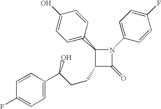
C1=CC(C(CCC2C(=O)N(C3=CC=C(F)C=C3)C2C2=CC=C(O)C=C2)O)=CC=C1F
